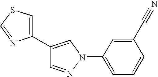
C1(C2=CSC=N2)=CN(C2=CC=CC(C#N)=C2)N=C1
